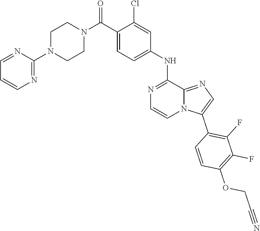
C1(NC2=CC=C(C(N3CCN(C4=NC=CC=N4)CC3)=O)C(Cl)=C2)=NC=CN2C1=NC=C2C1=C(F)C(F)=C(OCC#N)C=C1
